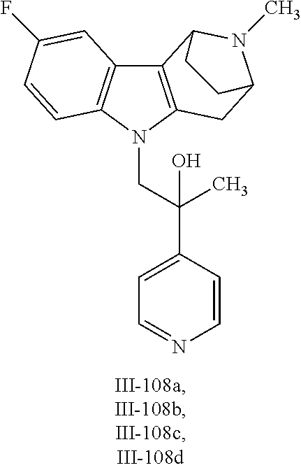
C12=C(N(CC(C3=CC=NC=C3)(C)O)C3=C1C=C(F)C=C3)CC1N(C)C2CC1
